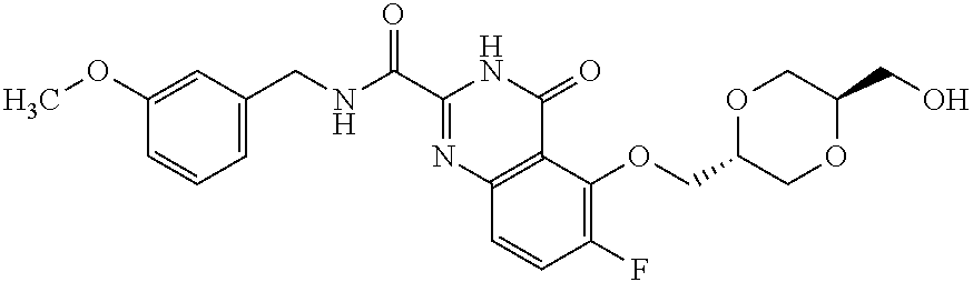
C1(OC)=CC(CNC(C2=NC3=C(C(=O)N2)C(OCC2COC(CO)CO2)=C(F)C=C3)=O)=CC=C1
